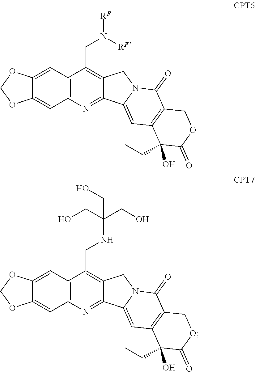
C12=C(N=C3C(=C1CN([RF])[RF'])CN1C3=CC3=C(C1=O)COC(=O)C3(O)CC)C=C1C(=C2)OCO1.C12=C(N=C3C(=C1CNC(CO)(CO)CO)CN1C3=CC3=C(C1=O)COC(=O)C3(O)CC)C=C1C(=C2)OCO1
